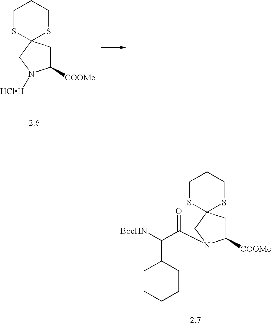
C1([COOMe])CC2(CN1[HClH])SCCCS2.C1CCCCC1C([BocHN])C(=O)N1C([COOMe])CC2(C1)SCCCS2
